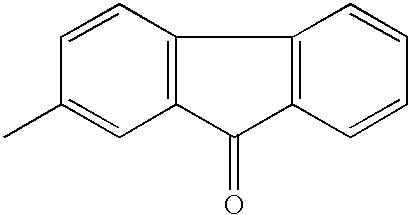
C12=C(C=CC(C)=C1)C1=C(C2=O)C=CC=C1
